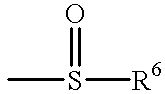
CS(=O)[R6]
